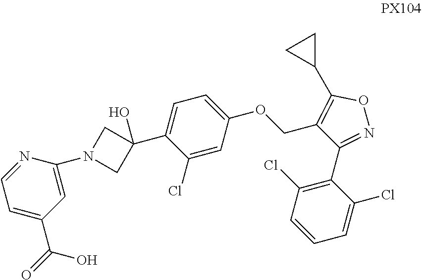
C1=C(C2(O)CN(C3=CC(C(=O)O)=CC=N3)C2)C(Cl)=CC(OCC2=C(C3CC3)ON=C2C2=C(Cl)C=CC=C2Cl)=C1
